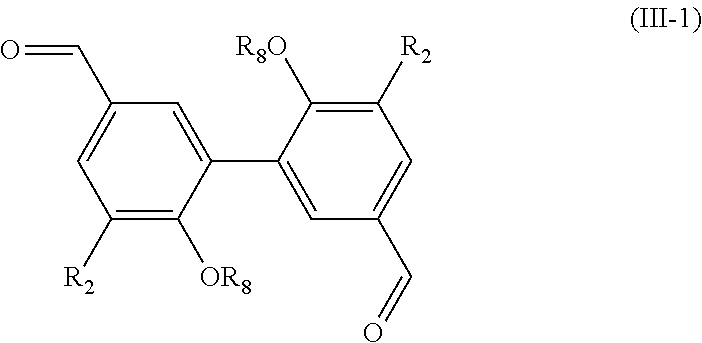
C1([R2])=C([OR8])C(C2=CC(C=O)=CC([R2])=C2[R8O])=CC(C=O)=C1
